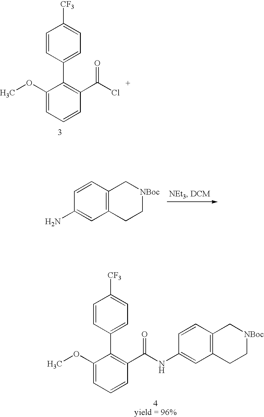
C1(OC)=CC=CC(C(Cl)=O)=C1C1=CC=C([CF3])C=C1.C1=CC(C2=C(C(NC3=CC4=C(C=C3)C[NBoc]CC4)=O)C=CC=C2OC)=CC=C1[CF3].C1=CC2=C(C=C1N)CC[NBoc]C2
